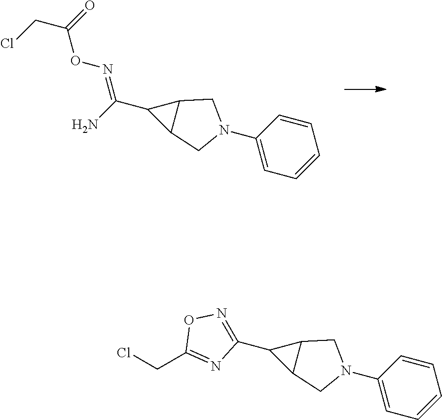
C1(C(N)=NOC(CCl)=O)C2C1CN(C1=CC=CC=C1)C2.C1(C2=NOC(CCl)=N2)C2C1CN(C1=CC=CC=C1)C2
